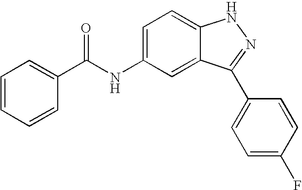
N(C1=CC=C2C(=C1)C(C1=CC=C(F)C=C1)=NN2)C(=O)C1=CC=CC=C1
